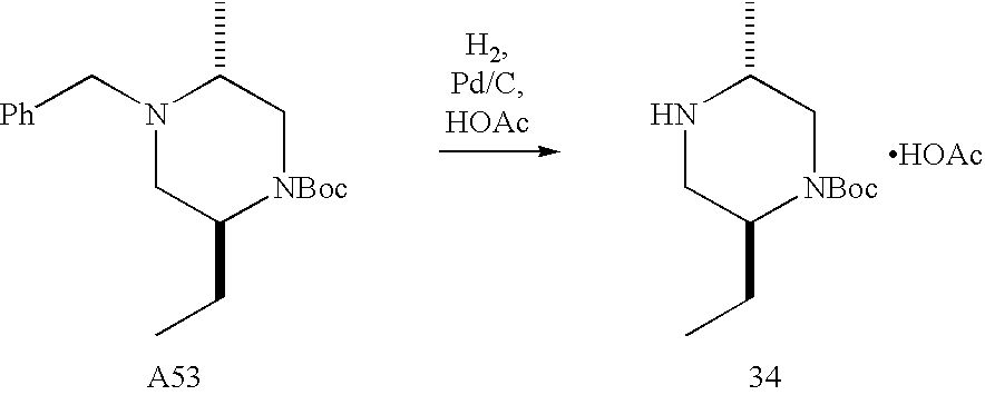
N1(C[Ph])CC(CC)[NBoc]CC1C.N1CC(CC)[NBoc]CC1C.[HOAc]
